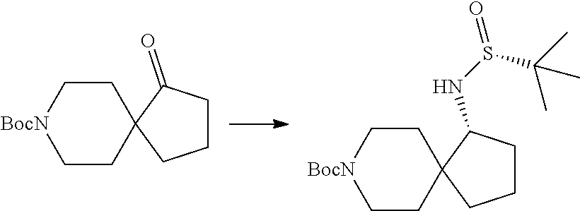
[BocN]1CCC2(CC1)CCCC2NS(C(C)(C)C)=O.[BocN]1CCC2(CC1)CCCC2=O
